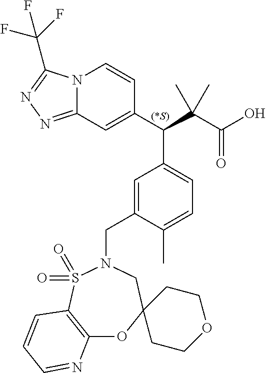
N12C(=NN=C1C(F)(F)F)C=C(C(C(C(O)=O)(C)C)C1=CC=C(C)C(CN3S(=O)(=O)C4=C(OC5(C3)CCOCC5)N=CC=C4)=C1)C=C2
